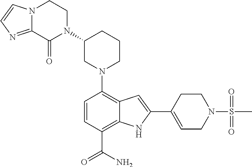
N1(C2=C3C(=C(C(=O)N)C=C2)NC(C2=CCN(S(=O)(C)=O)CC2)=C3)CCCC(N2CCN3C(=NC=C3)C2=O)C1
